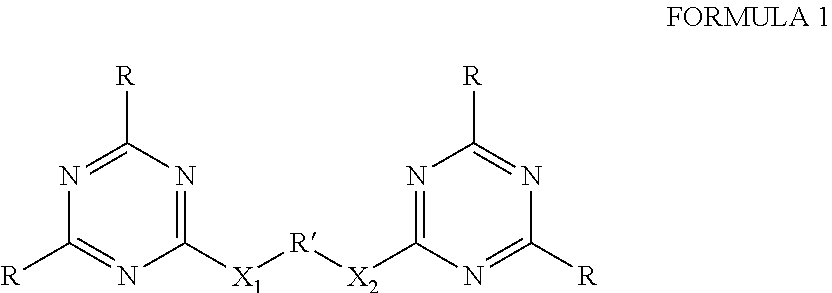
C1([X1][R][X2]C2=NC([R])=NC([R])=N2)=NC([R])=NC([R])=N1
